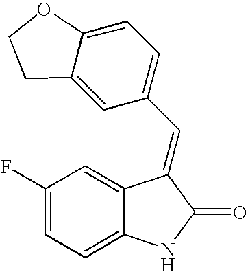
C1(F)=CC=C2C(=C1)C(=CC1=CC=C3C(=C1)CCO3)C(=O)N2
